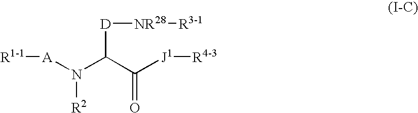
[R1-1][A]N(C(C([J1][R4-3])=O)[D][NR28][R3-1])[R2]
